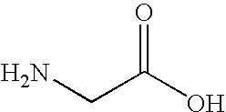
O=C(O)CN
